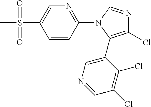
C1=CC(N2C(C3=CN=CC(Cl)=C3Cl)=C(Cl)N=C2)=NC=C1S(C)(=O)=O
